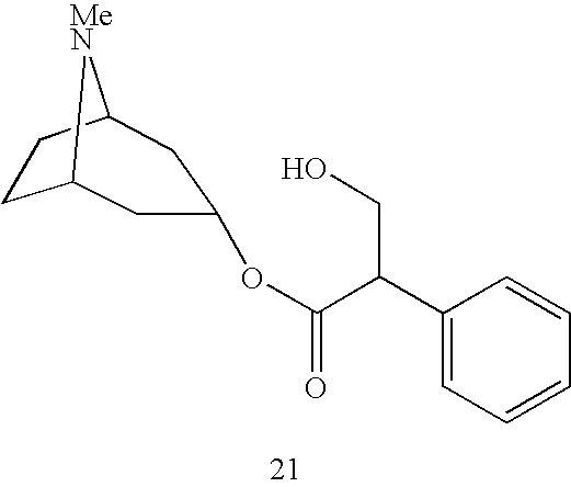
C12CCC([MeN]1)CC(OC(=O)C(C1=CC=CC=C1)CO)C2
